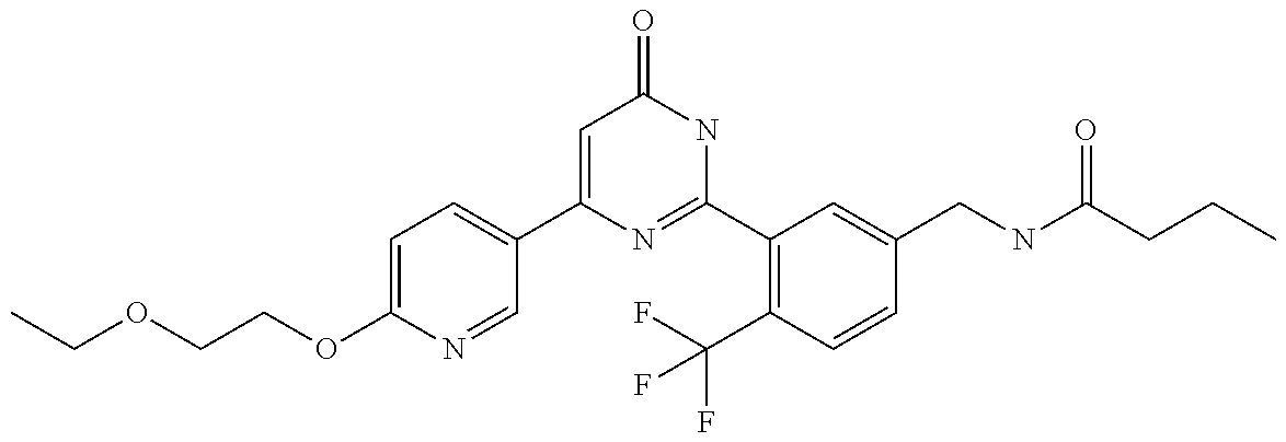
C1(C2=CC=C(OCCOCC)N=C2)=CC(=O)NC(C2=C(C(F)(F)F)C=CC(CNC(CCC)=O)=C2)=N1
